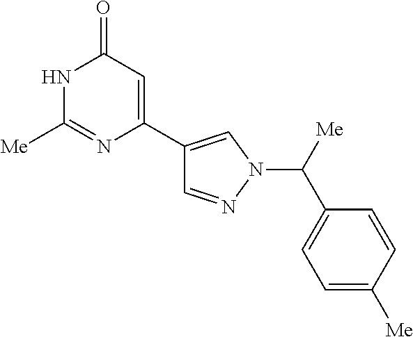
C1=NN(C([Me])C2=CC=C([Me])C=C2)C=C1C1=CC(=O)NC([Me])=N1
